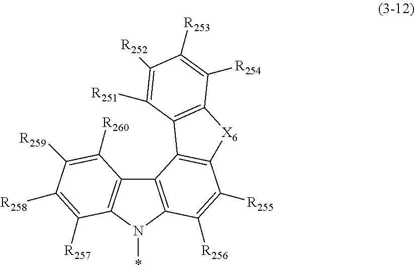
C12=C(N(*)C3=C1C([R260])=C([R259])C([R258])=C3[R257])C([R256])=C([R255])C1=C2C2=C([X6]1)C([R254])=C([R253])C([R252])=C2[R251]
